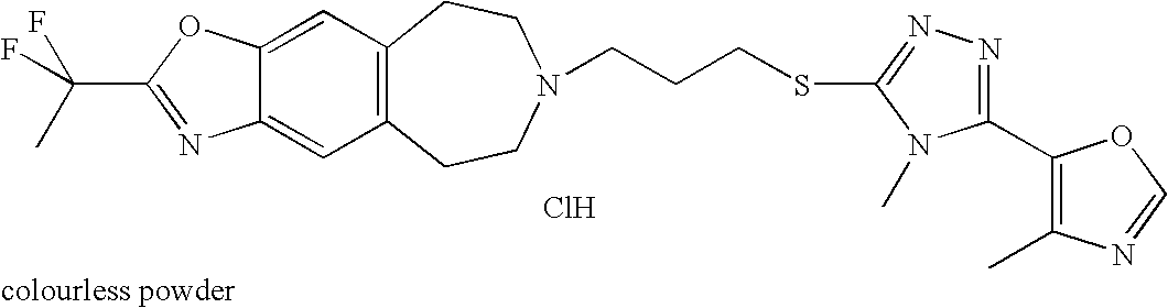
C12=C(C=C3C(=C1)N=C(C(F)(F)C)O3)CCN(CCCSC1=NN=C(C3=C(C)N=CO3)N1C)CC2.Cl
